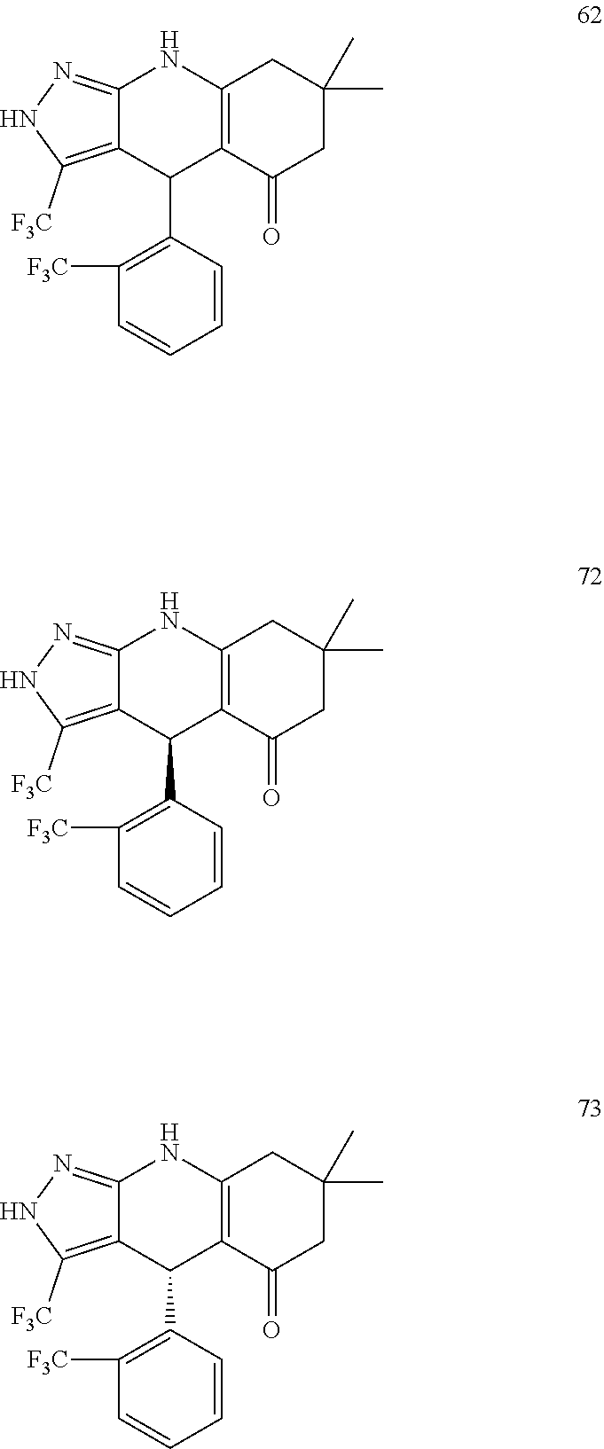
C12=NNC([F3C])=C1C(C1=C([F3C])C=CC=C1)C1=C(N2)CC(C)(C)CC1=O.C12=NNC([F3C])=C1C(C1=C([F3C])C=CC=C1)C1=C(N2)CC(C)(C)CC1=O.C12=NNC([F3C])=C1C(C1=C([F3C])C=CC=C1)C1=C(N2)CC(C)(C)CC1=O
